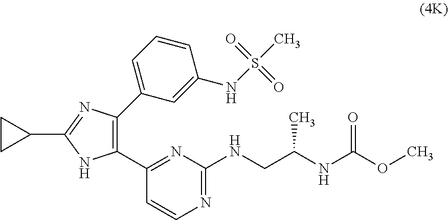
C1(C2=NC(NCC(NC(OC)=O)C)=NC=C2)=C(C2=CC=CC(NS(C)(=O)=O)=C2)N=C(C2CC2)N1
